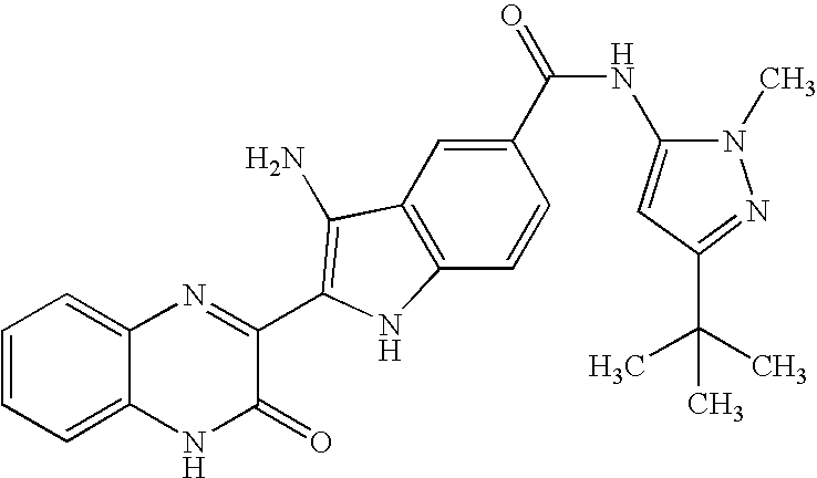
C1=C2C(=CC=C1)N=C(C1=C(N)C3=C(C=CC(C(=O)NC4=CC(C(C)(C)C)=NN4C)=C3)N1)C(=O)N2
